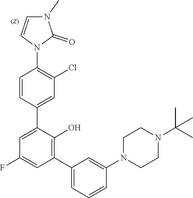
C1=CC(C2=CC(F)=CC(C3=CC=CC(N4CCN(C(C)(C)C)CC4)=C3)=C2O)=CC(Cl)=C1N1C(=O)N(C)C=C1
